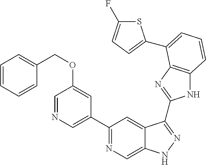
C1(C2=NC=C3C(=C2)C(C2=NC4=C(N2)C=CC=C4C2=CC=C(F)S2)=NN3)=CN=CC(OCC2=CC=CC=C2)=C1
